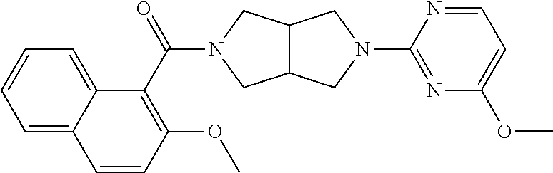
C12C(CN(C3=NC(OC)=CC=N3)C1)CN(C(C1=C(OC)C=CC3=CC=CC=C13)=O)C2
